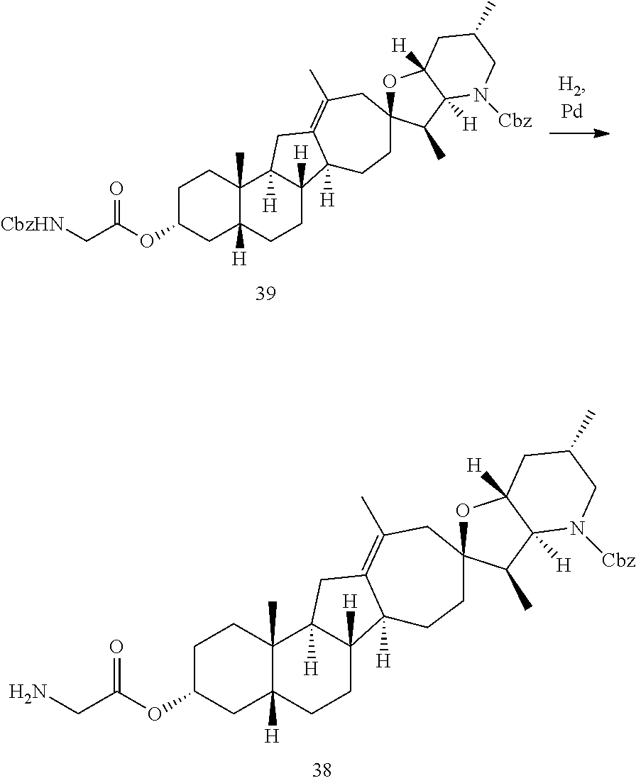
C1C(OC(C[CbzHN])=O)CC2([H])C(C)(C1)C1([H])C([H])(CC2)C2([H])C(=C(C)CC3(CC2)OC2([H])C([H])(C3C)N([Cbz])CC(C)C2)C1.C1C(OC(CN)=O)CC2([H])C(C)(C1)C1([H])C([H])(CC2)C2([H])C(=C(C)CC3(CC2)OC2([H])C([H])(C3C)N([Cbz])CC(C)C2)C1
